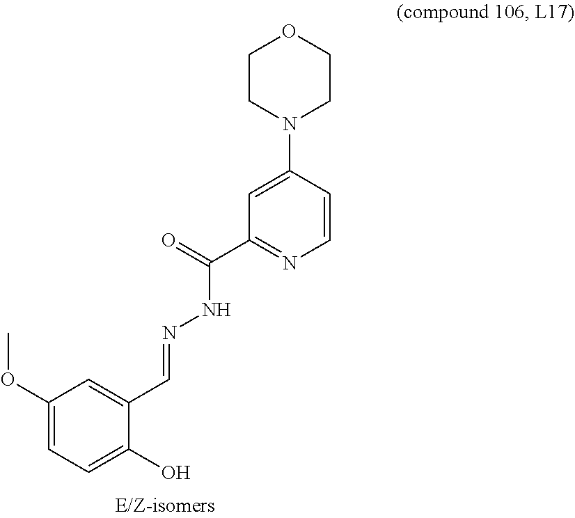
C1(OC)=CC=C(O)C(C=NNC(C2=NC=CC(N3CCOCC3)=C2)=O)=C1
